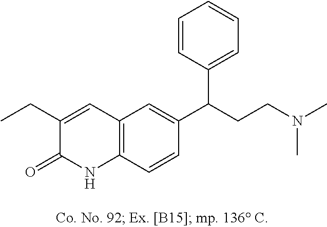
C1(CC)=CC2=C(C=CC(C(CCN(C)C)C3=CC=CC=C3)=C2)NC1=O
